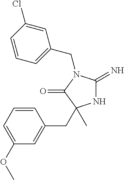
N1C(=N)N(CC2=CC=CC(Cl)=C2)C(=O)C1(CC1=CC(OC)=CC=C1)C
